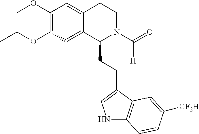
COC1=C(OCC)C=C2C(=C1)CCN(C(=O)[H])C2CCC1=CNC2=C1C=C([CF2H])C=C2
